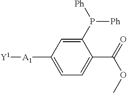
C1=C([A1][Y1])C=C(P([Ph])[Ph])C(C(=O)OC)=C1
